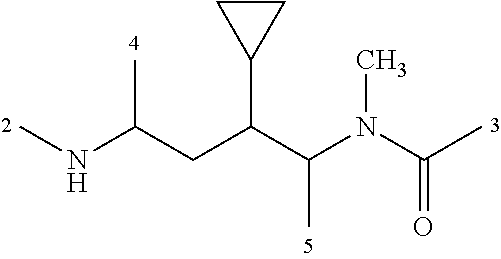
CNC(CC(C(N(C(C)=O)C)C)C1CC1)C
